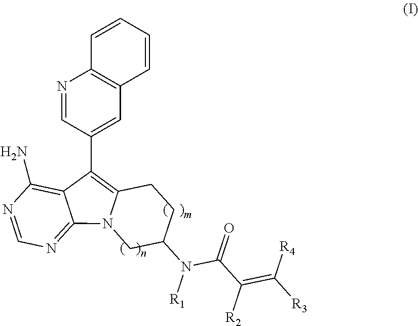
N1=CN=C2C(=C1N)C(C1=CC3=C(N=C1)C=CC=C3)=C1N2CC(N([R1])C(C([R2])=C([R3])[R4])=O)CC1
